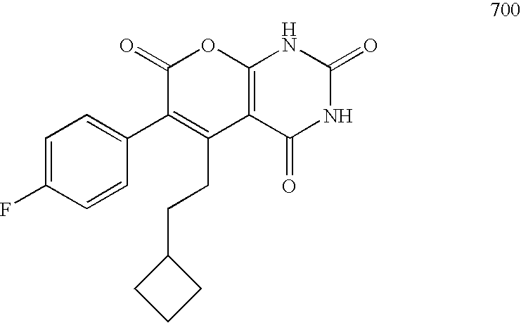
C1(=O)C(C2=CC=C(F)C=C2)=C(CCC2CCC2)C2=C(O1)NC(=O)NC2=O
